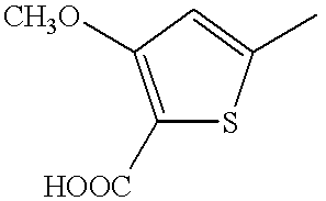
C1([HOOC])=C([CH3O])C=C(C)S1
